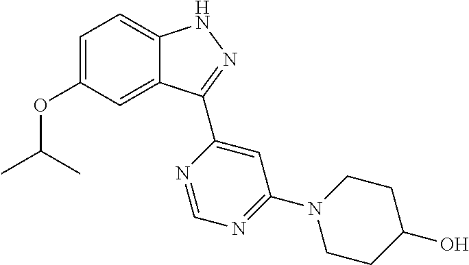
C12=CC(OC(C)C)=CC=C1NN=C2C1=CC(N2CCC(O)CC2)=NC=N1
